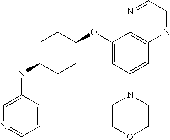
C1(OC2CCC(NC3=CN=CC=C3)CC2)=CC(N2CCOCC2)=CC2=C1N=CC=N2
